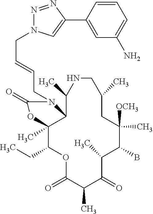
O1C(=O)C(C)C(=O)C(C)C(B)C([OCH3])(C)CC(C)CNC(C)C2C(C)(C1CC)OC(=O)N2CC=CCN1N=NC(C2=CC(N)=CC=C2)=C1
